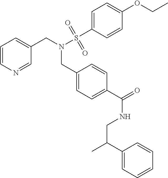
C1=CN=CC(CN(S(C2=CC=C(OCC)C=C2)(=O)=O)CC2=CC=C(C(=O)NCC(C)C3=CC=CC=C3)C=C2)=C1
